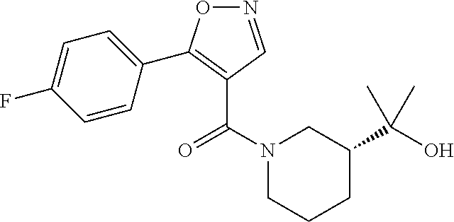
N1=CC(C(N2CCCC(C(O)(C)C)C2)=O)=C(C2=CC=C(F)C=C2)O1
